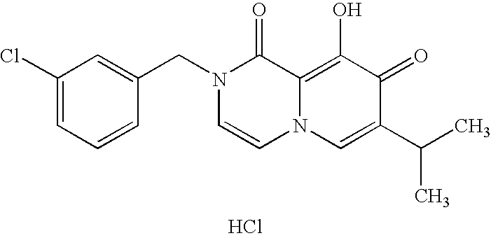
C1(Cl)=CC=CC(CN2C=CN3C(=C(O)C(=O)C(C(C)C)=C3)C2=O)=C1.Cl
